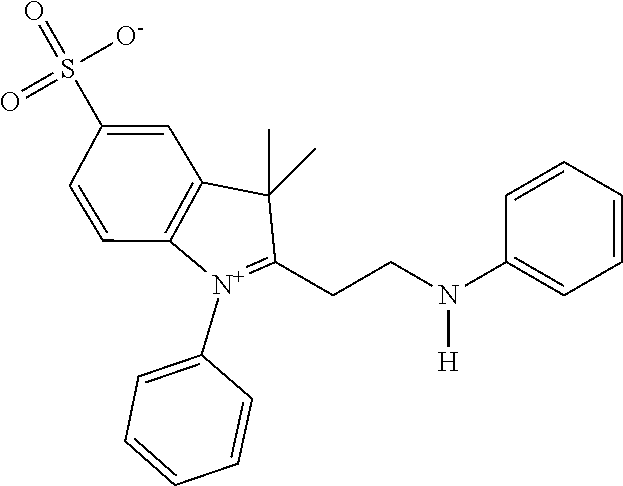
C1(C)(C)C(CCN(C2=CC=CC=C2)[H])=[N+](C2=CC=CC=C2)C2=C1C=C(S(=O)([O-])=O)C=C2
